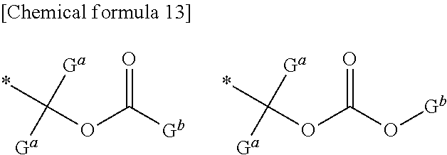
O(C([Gb])=O)C([Ga])([Ga])*.O(C(O[Gb])=O)C([Ga])([Ga])*
